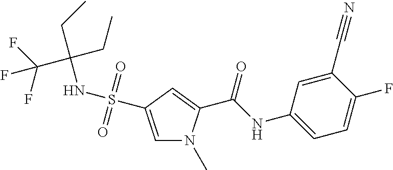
C(NC1=CC=C(F)C(C#N)=C1)(=O)C1=CC(S(NC(CC)(CC)C(F)(F)F)(=O)=O)=CN1C
